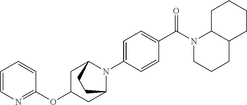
C1=C(N2C3CC(OC4=NC=CC=C4)CC2CC3)C=CC(C(N2CCCC3C2CCCC3)=O)=C1
